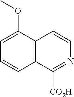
C12=C(C=CN=C1[CO2H])C(OC)=CC=C2
